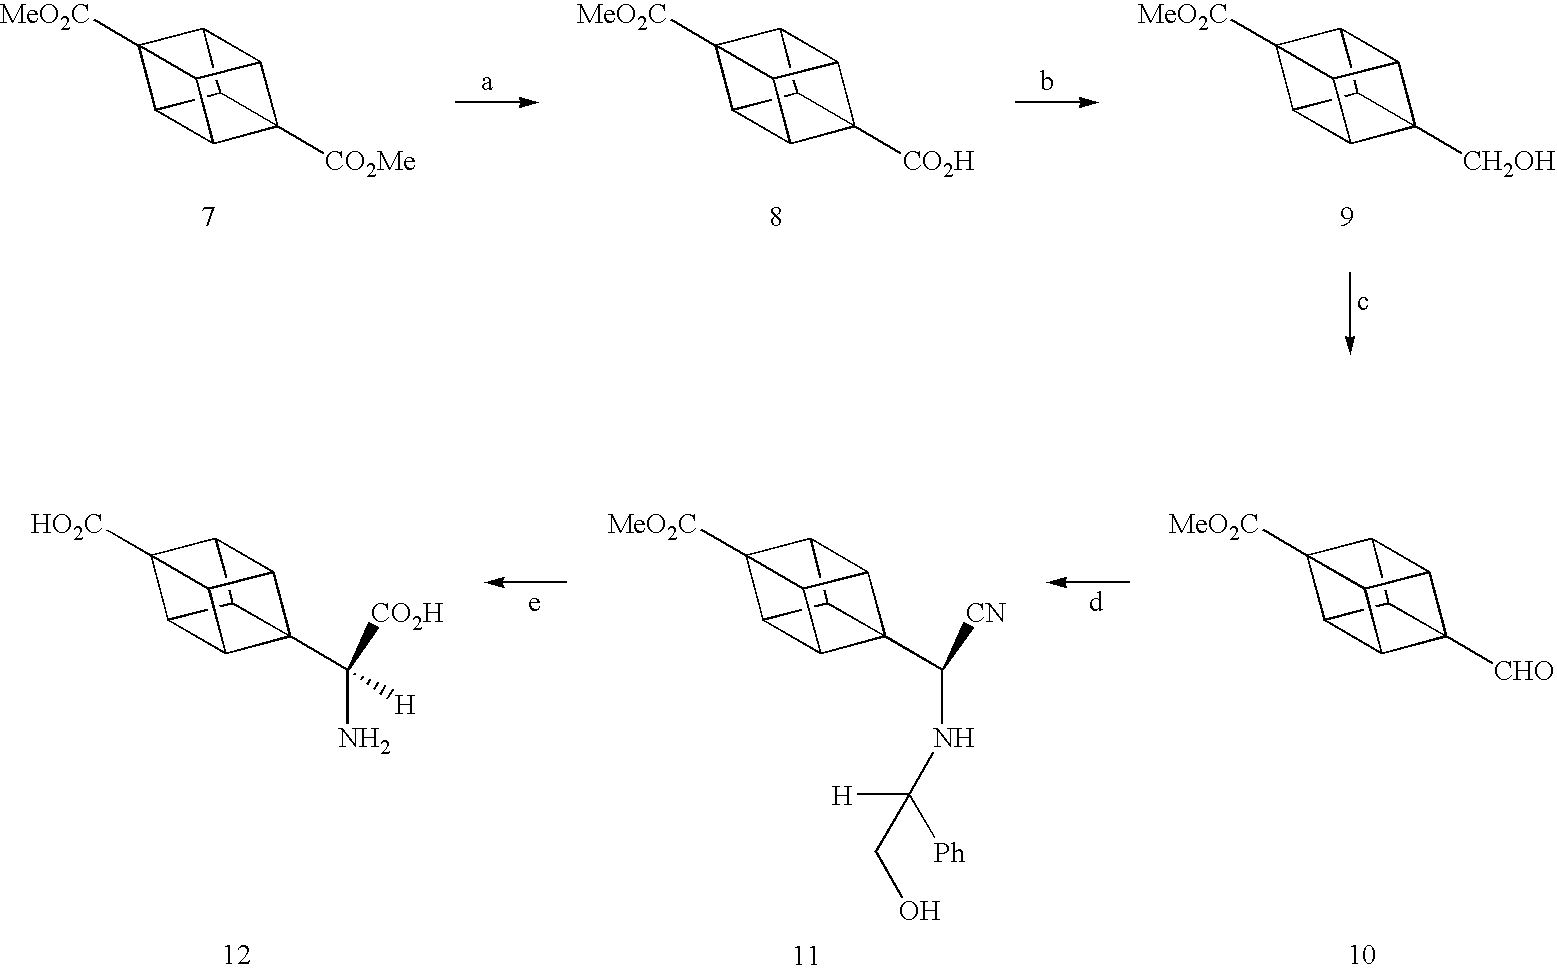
C12([MeO2C])C3C4C5([CO2Me])C(C14)C2C53.C12([MeO2C])C3C4C5([CO2H])C(C14)C2C53.C12([MeO2C])C3C4C5([CH2OH])C(C14)C2C53.C12([MeO2C])C3C4C5([CHO])C(C14)C2C53.C12([MeO2C])C3C4C5(C(NC([H])(CO)[Ph])[CN])C(C14)C2C53.C12([HO2C])C3C4C5(C([H])(N)[CO2H])C(C14)C2C53
